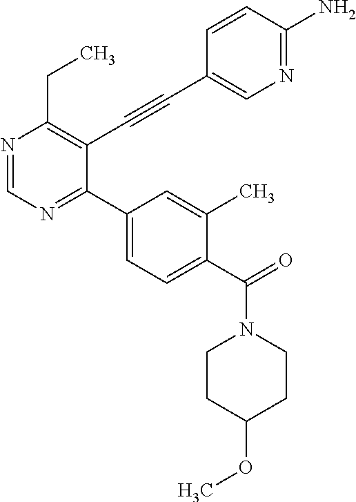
N1=CN=C(C2=CC=C(C(=O)N3CCC(OC)CC3)C(C)=C2)C(C#CC2=CN=C(N)C=C2)=C1CC
